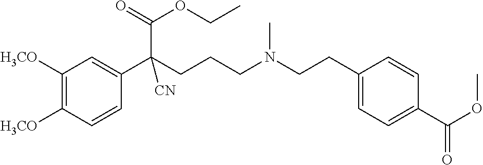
C1([H3CO])=C([H3CO])C=CC(C(CCCN(CCC2=CC=C(C(OC)=O)C=C2)C)(C(=O)OCC)[CN])=C1
